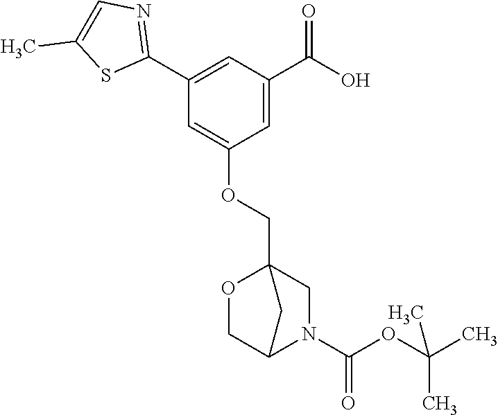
C1(C2=NC=C(C)S2)=CC(C(O)=O)=CC(OCC23CN(C(OC(C)(C)C)=O)C(CO2)C3)=C1
